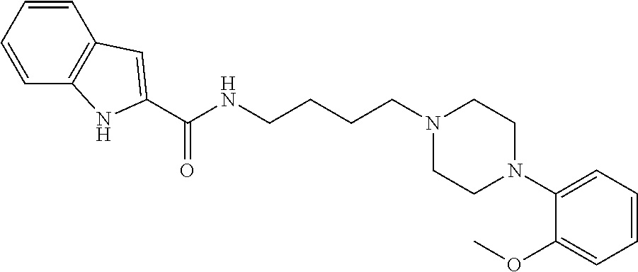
N(CCCCN1CCN(C2=CC=CC=C2OC)CC1)C(C1=CC2=C(C=CC=C2)N1)=O
